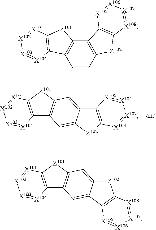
C12=C([Z101]C3=C1C=C1C(=C3)C3=C([Z102]1)[X108]=[X107][X104]=[X105]3)[X101]=[X102][X103]=[X104]2.C12=C([Z101]C3=C1C=C1C(=C3)[Z102]C3=C1[X105]=[X106][X107]=[X108]3)[X101]=[X102][X103]=[X104]2.C12=C(C=CC3=C1[Z101]C1=C3[X104]=[X103][X102]=[X101]1)[Z102]C1=C2[X105]=[X106][X107]=[X108]1
